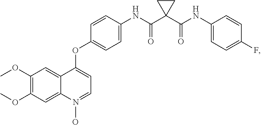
C1(OC)=C(OC)C=C2C(=C1)C(OC1=CC=C(NC(C3(C(=O)NC4=CC=C(F)C=C4)CC3)=O)C=C1)=CC=N2O
